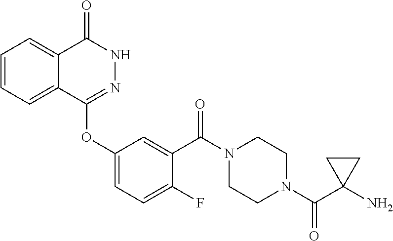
C1=CC=C2C(=C1)C(=O)NN=C2OC1=CC=C(F)C(C(N2CCN(C(C3(N)CC3)=O)CC2)=O)=C1
